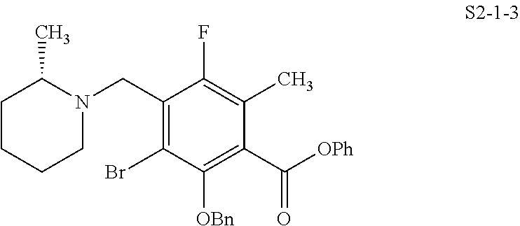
C1CCCN(CC2=C(Br)C([OBn])=C(C([OPh])=O)C(C)=C2F)C1C
